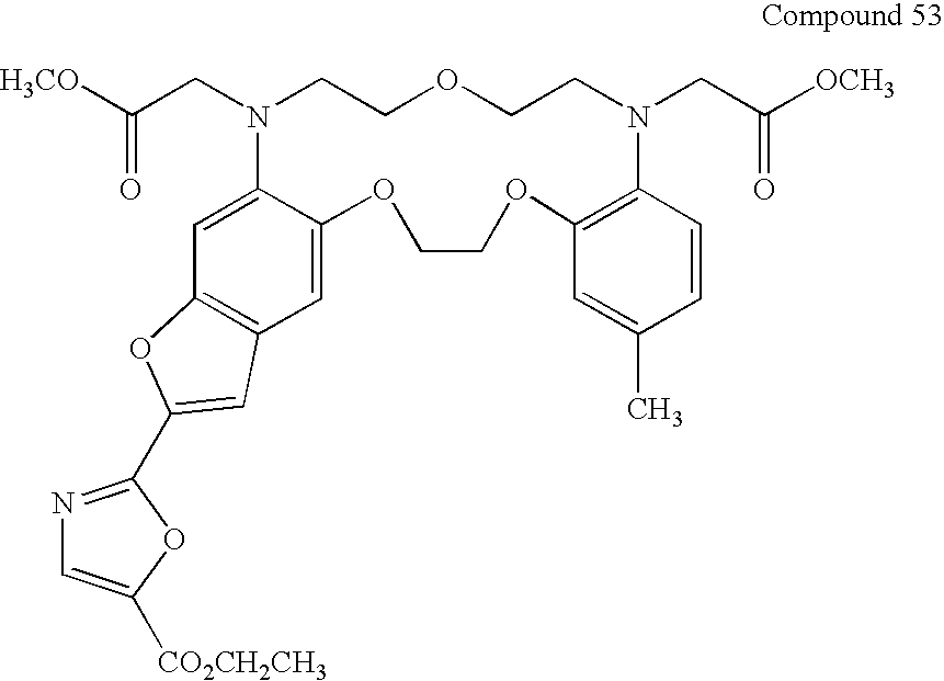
C1=C2C(=CC3=C1C=C(C1=NC=C([CO2CH2CH3])O1)O3)N(CC([H3CO])=O)CCOCCN(CC([OCH3])=O)C1=C(OCCO2)C=C(C)C=C1
